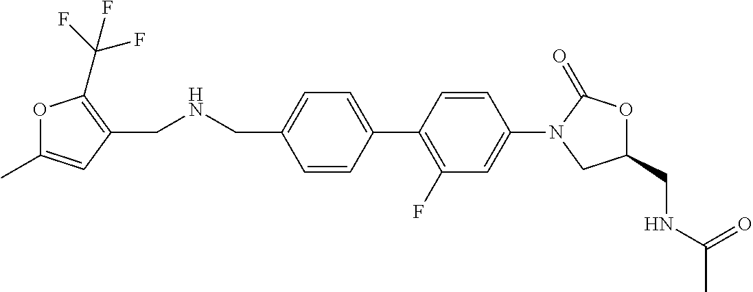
C1(CNC(=O)C)OC(=O)N(C2=CC(F)=C(C3=CC=C(CNCC4=C(C(F)(F)F)OC(C)=C4)C=C3)C=C2)C1
